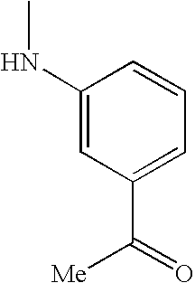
C1(NC)=CC(C(=O)[Me])=CC=C1
